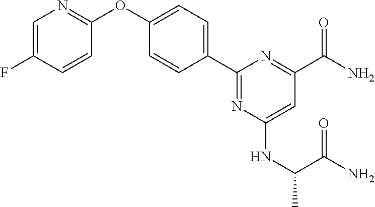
C1=C(F)C=CC(OC2=CC=C(C3=NC(NC(C(=O)N)C)=CC(C(N)=O)=N3)C=C2)=N1
